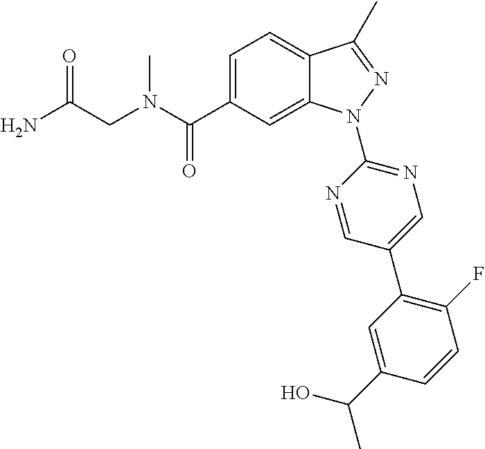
C(N(C)C(C1=CC=C2C(=C1)N(C1=NC=C(C3=C(F)C=CC(C(O)C)=C3)C=N1)N=C2C)=O)C(=O)N
